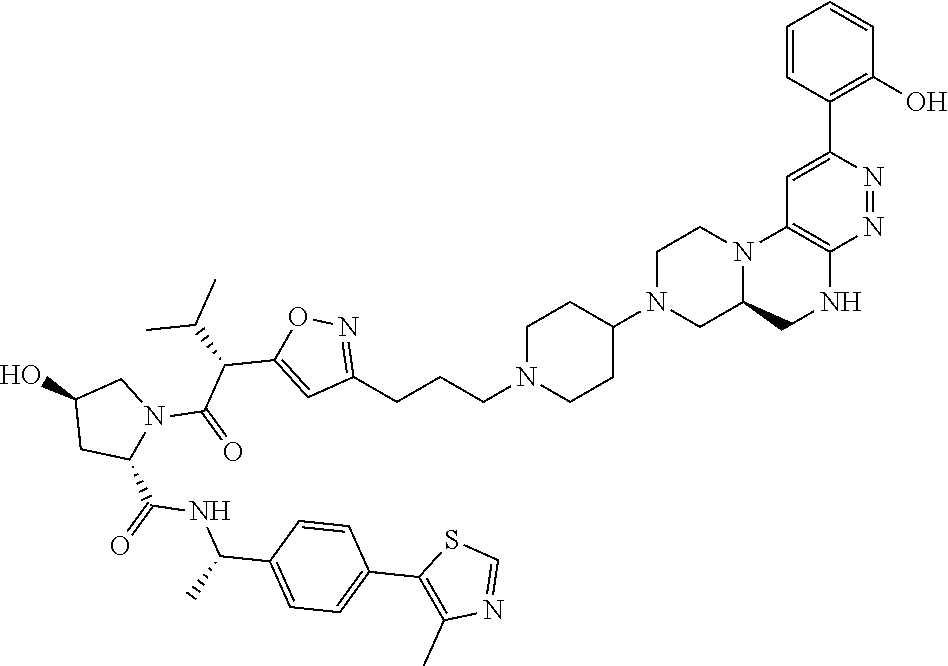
N1=NC(C2=C(O)C=CC=C2)=CC2=C1NCC1CN(C3CCN(CCCC4=NOC(C(C(N5CC(O)CC5C(=O)NC(C5=CC=C(C6=C(C)N=CS6)C=C5)C)=O)C(C)C)=C4)CC3)CCN21
